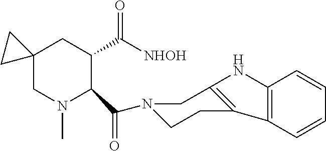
C12(CN(C)C(C(=O)N3CCC4=C(C3)NC3=C4C=CC=C3)C(C([NHOH])=O)C1)CC2
